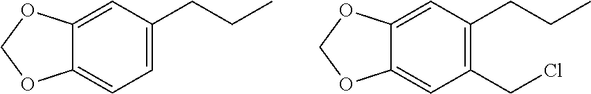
C12=CC=C(CCC)C=C1OCO2.C12=CC(CCl)=C(CCC)C=C1OCO2
